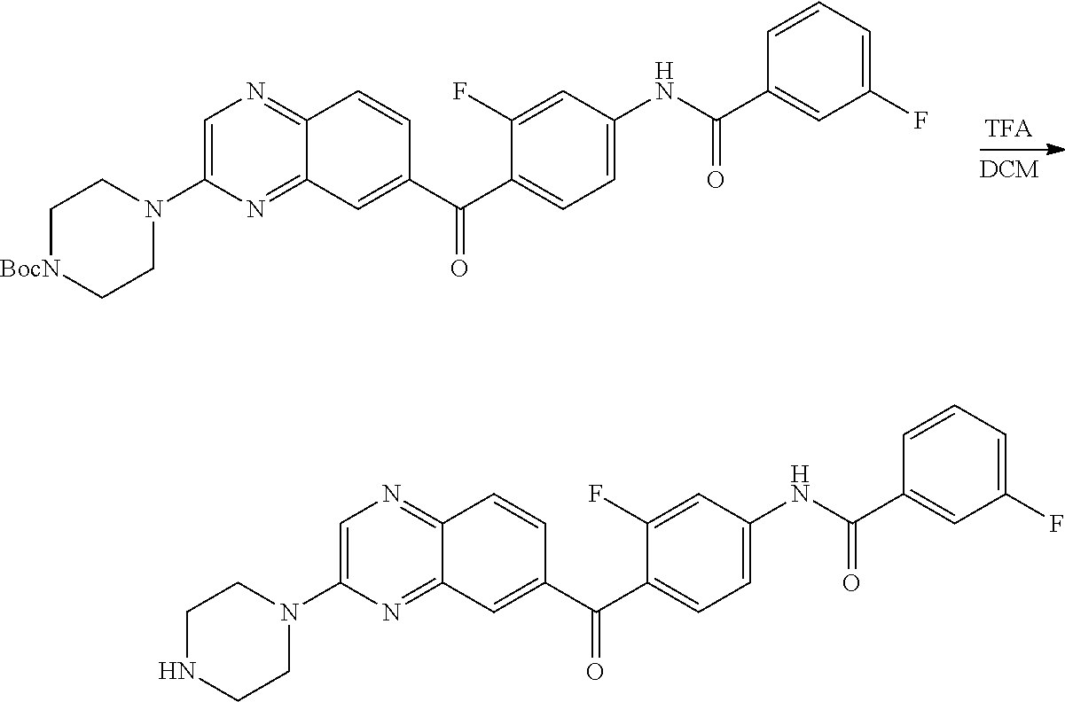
C1[BocN]CCN(C2=CN=C3C(=N2)C=C(C(C2=CC=C(NC(C4=CC(F)=CC=C4)=O)C=C2F)=O)C=C3)C1.C1NCCN(C2=CN=C3C(=N2)C=C(C(C2=CC=C(NC(C4=CC(F)=CC=C4)=O)C=C2F)=O)C=C3)C1
